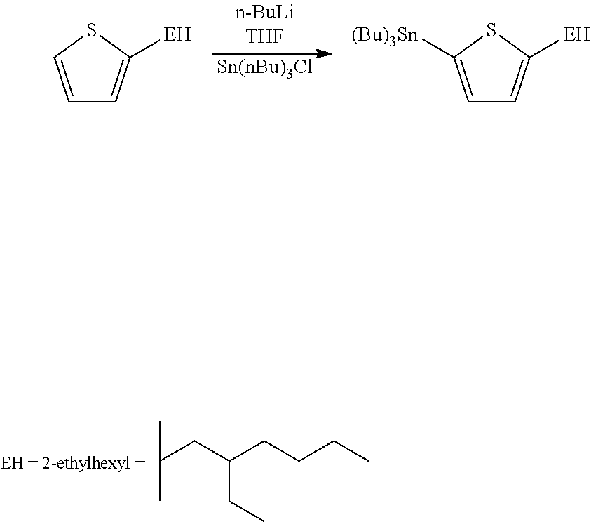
CC(C)CC(CCCC)CC.[Sn(nBu)3Cl].C1=CSC([EH])=C1.C1=C([(Bu)3Sn])SC([EH])=C1
